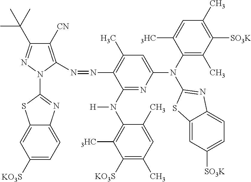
C1([CN])=C(N=NC2=C(C)C=C(N(C3=C(C)C([SO3K])=C(C)C=C3[3HC])C3=NC4=CC=C([SO3K])C=C4S3)N=C2N([H])C2=C([3HC])C([KO3S])=C(C)C=C2C)N(C2=NC3=CC=C([KO3S])C=C3S2)N=C1C(C)(C)C
